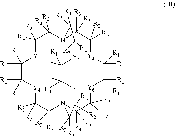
C1([R1])([R1])C([R1])([R1])[Y4]C([R2])([R2])C([R3])([R3])N2C([R3])([R3])C([R2])([R2])[Y6]C([R1])([R1])C([R1])([R1])[Y3]C([R2])([R2])C([R3])([R3])N(C([R3])([R3])C([R2])([R2])[Y1]1)C([R3])([R3])C([R2])([R2])[Y2]C([R1])([R1])C([R1])([R1])[Y5]C([R2])([R2])C2([R3])[R3]
